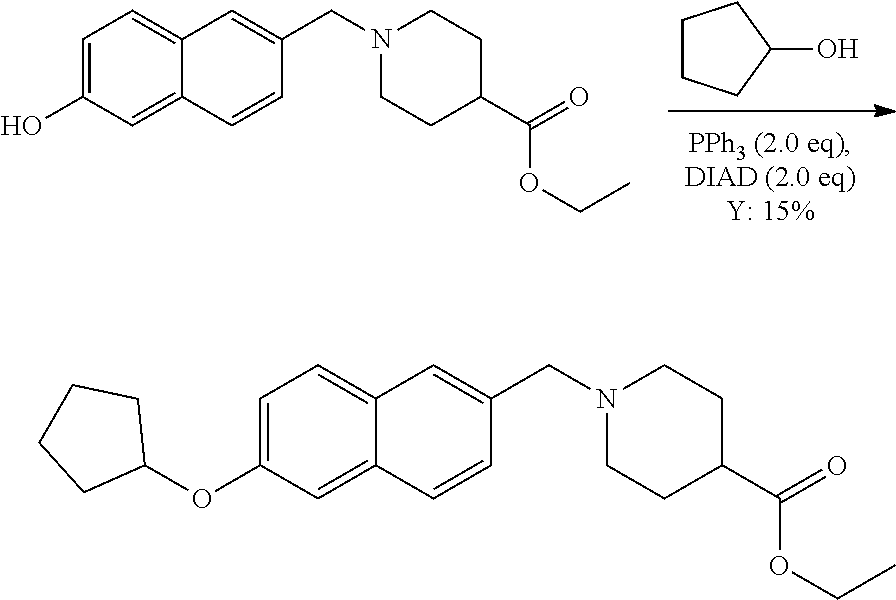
C1CCC(O)C1.C1=C(O)C=C2C(=C1)C=C(CN1CCC(C(=O)OCC)CC1)C=C2.C1=C(OC2CCCC2)C=C2C(=C1)C=C(CN1CCC(C(=O)OCC)CC1)C=C2
